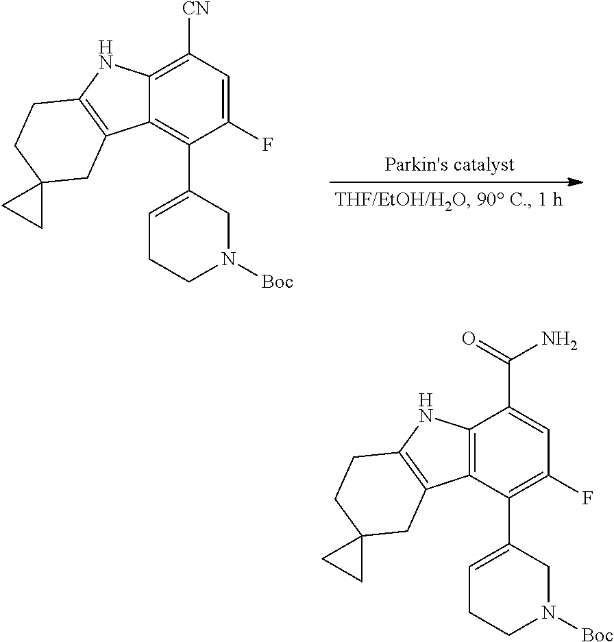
C1(F)=CC([CN])=C2C(=C1C1=CCCN([Boc])C1)C1=C(N2)CCC2(C1)CC2.C1(F)=C(C2=CCCN([Boc])C2)C2=C(C(C(N)=O)=C1)NC1=C2CC2(CC1)CC2
